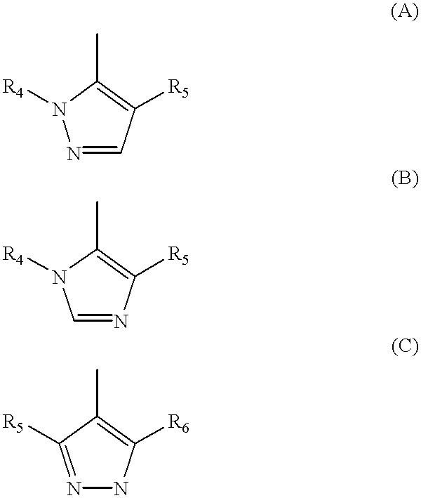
N1=CC([R5])=C(C)N1[R4].C1=NC([R5])=C(C)N1[R4].N1=C([R5])C(C)=C([R6])N1
